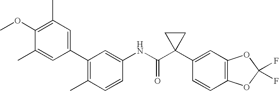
C1(C2=CC(C)=C(OC)C(C)=C2)=C(C)C=CC(NC(C2(C3=CC4=C(C=C3)OC(F)(F)O4)CC2)=O)=C1
